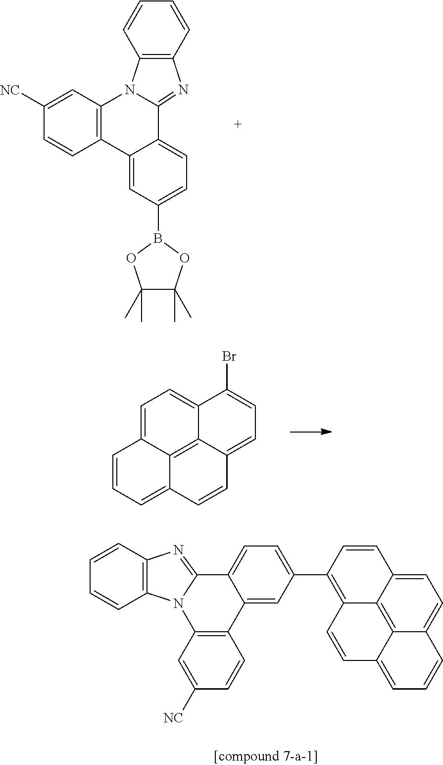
C1=CC2=C(C=C1)N1C3=C(C=CC([NC])=C3)C3=CC(B4OC(C)(C)C(C)(C)O4)=CC=C3C1=N2.C1=CC=C2C3=C4C(=CC=C(Br)C4=CC=C13)C=C2.C1=C(C2=C3C4=C5C(=CC=C4C=C2)C=CC=C5C=C3)C=C2C(=C1)C1=NC3=C(C=CC=C3)N1C1=C2C=CC([NC])=C1
